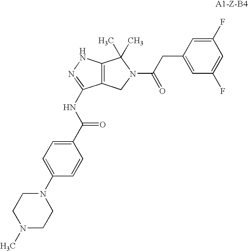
C12=C(NN=C1NC(C1=CC=C(N3CCN(C)CC3)C=C1)=O)C(C)(C)N(C(CC1=CC(F)=CC(F)=C1)=O)C2
